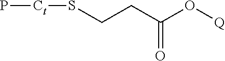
P[Ct]SCCC(O[Q])=O
